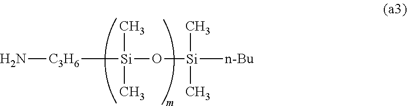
N[C3H6][Si](C)(C)O[Si](C)(C)[n-Bu]
